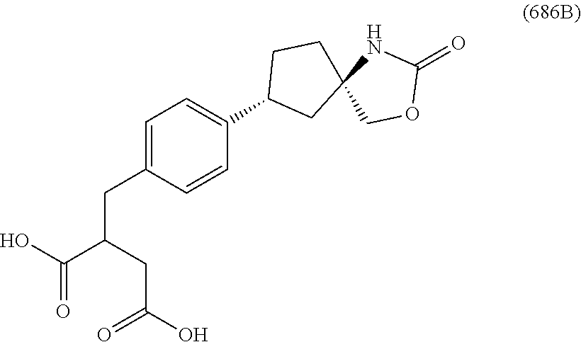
C1=C(CC(C(O)=O)CC(O)=O)C=CC(C2CC3(CC2)COC(=O)N3)=C1
